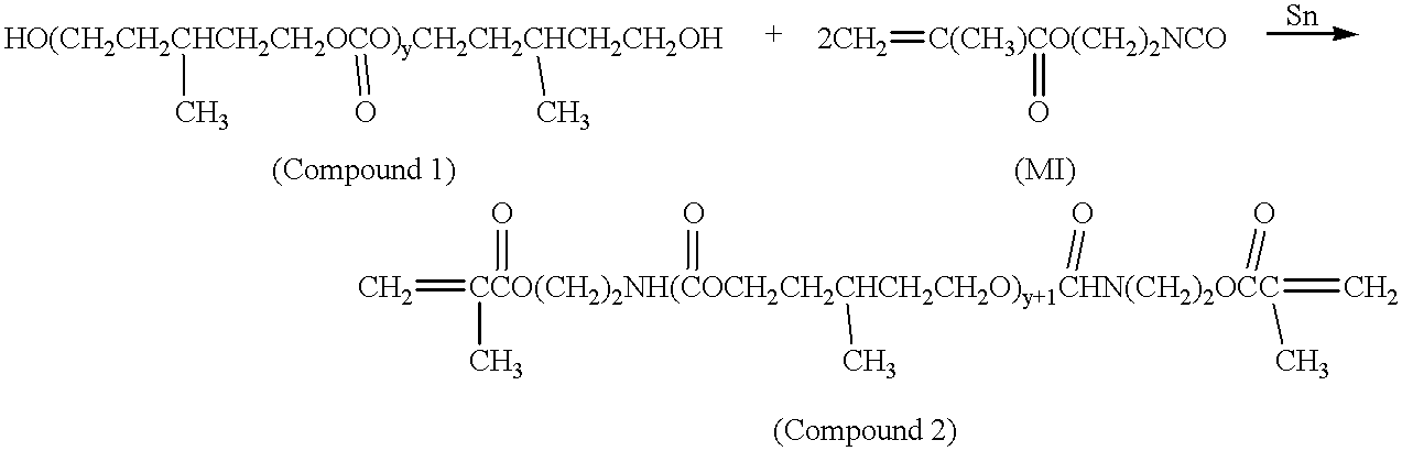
[HO(CH2CH2CHCH2CH2OCO)yCH2CH2CHCH2CH2OH](C)(=O)C.[2CH2]=[C(CH3)CO(CH2)2NCO]=O.C=[CCO(CH2)2NH(COCH2CH2CHCH2CH2O)y+1CHN(CH2)2OCC](C)(=O)(=C)(=O)(C)(C)(=O)=O
